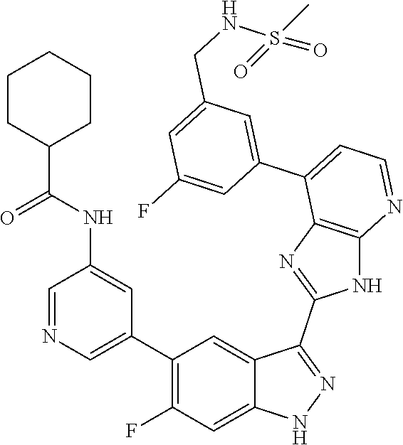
C1=NC=C(C2=C(F)C=C3C(=C2)C(C2=NC4=C(N2)N=CC=C4C2=CC(CNS(=O)(C)=O)=CC(F)=C2)=NN3)C=C1NC(=O)C1CCCCC1
